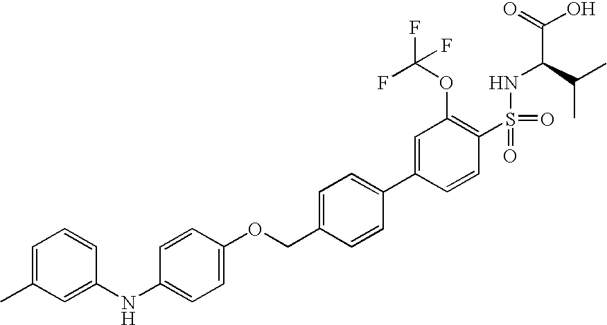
C1(NC2=CC(C)=CC=C2)=CC=C(OCC2=CC=C(C3=CC(OC(F)(F)F)=C(S(=O)(=O)NC(C(=O)O)C(C)C)C=C3)C=C2)C=C1
